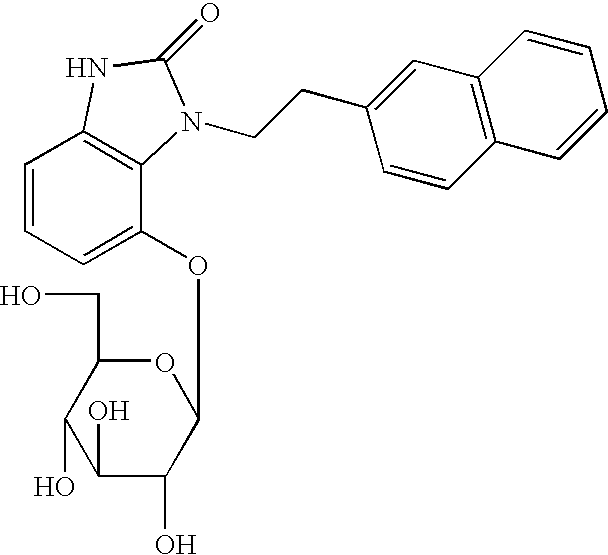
C1=CC=C(OC2OC(CO)C(O)C(O)C2O)C2=C1NC(=O)N2CCC1=CC2=C(C=C1)C=CC=C2
